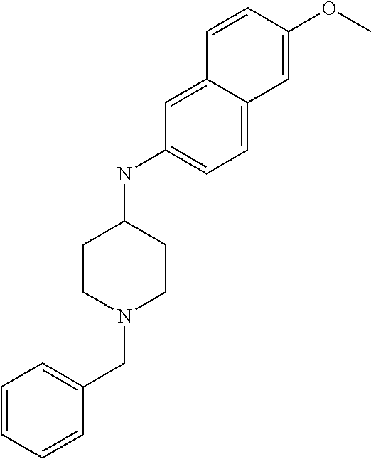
C12=CC(NC3CCN(CC4=CC=CC=C4)CC3)=CC=C1C=C(OC)C=C2
